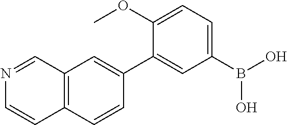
C12=C(C=CC(C3=CC(B(O)O)=CC=C3OC)=C1)C=CN=C2
